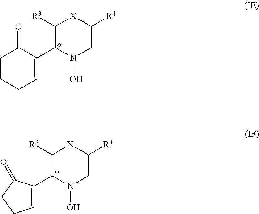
C1(C2=CCCCC2=O)N(O)CC([R4])[X]C1[R3].C1(C2=CCCC2=O)N(O)CC([R4])[X]C1[R3]
